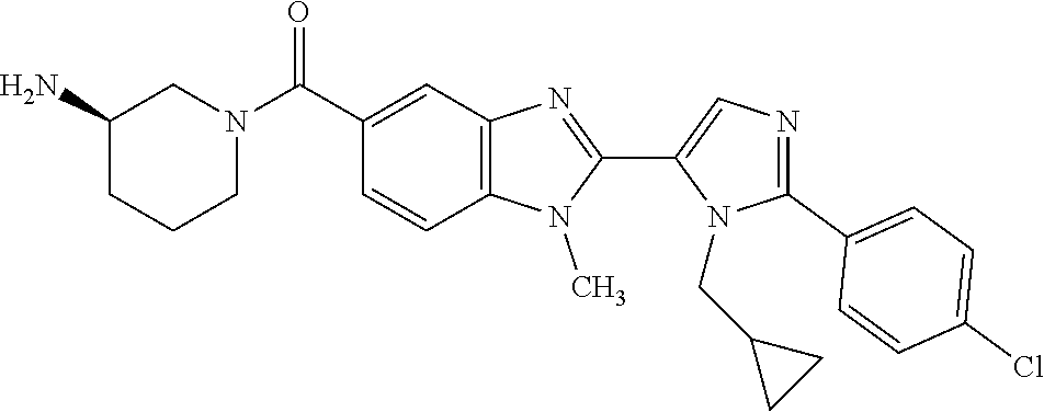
N1=C(C2=CC=C(Cl)C=C2)N(CC2CC2)C(C2=NC3=C(N2C)C=CC(C(N2CCCC(N)C2)=O)=C3)=C1
